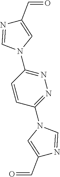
C1=CC(N2C=C(C=O)N=C2)=NN=C1N1C=C(C=O)N=C1
